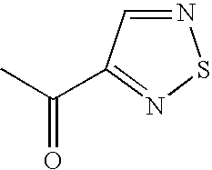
N1=CC(C(C)=O)=NS1
